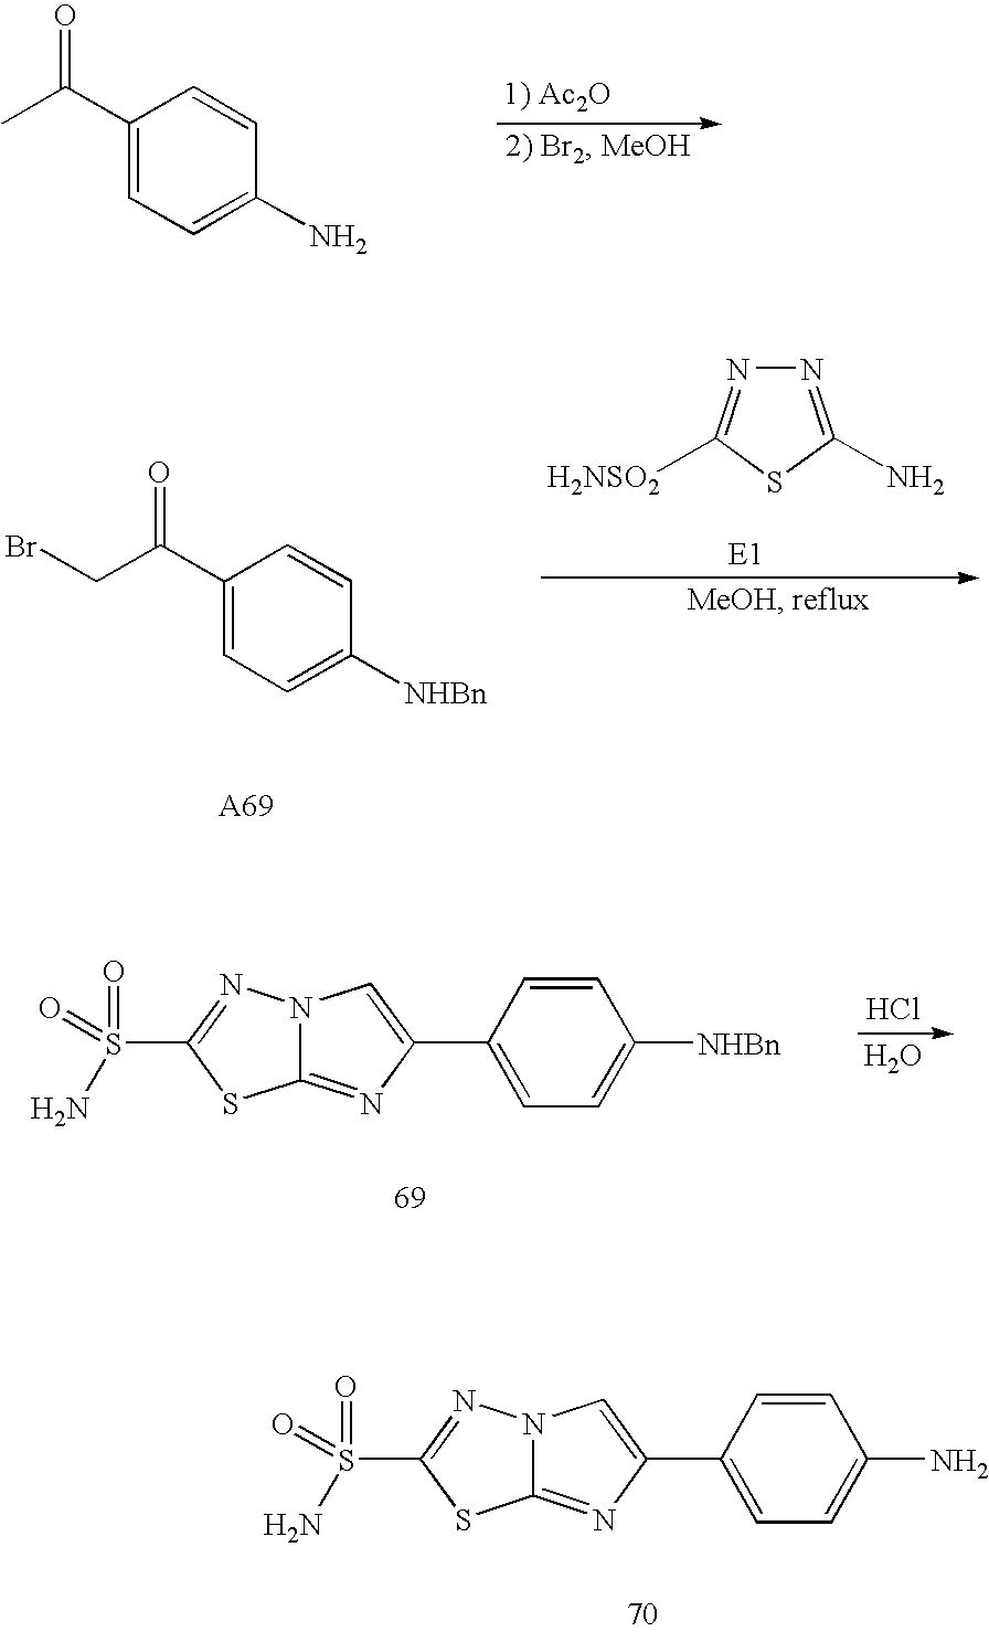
C1=CC(C2=CN3C(=N2)SC(S(=O)(N)=O)=N3)=CC=C1N.C1(C(C)=O)=CC=C(N)C=C1.C1(C(CBr)=O)=CC=C([NHBn])C=C1.N1=C(N)SC([H2NSO2])=N1.C1=CC(C2=CN3C(=N2)SC(S(=O)(N)=O)=N3)=CC=C1[NHBn].Cl.O
